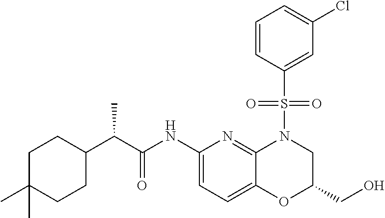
C(C)(C1CCC(C)(C)CC1)C(NC1=CC=C2C(=N1)N(S(C1=CC(Cl)=CC=C1)(=O)=O)CC(CO)O2)=O
